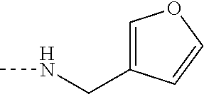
N(C)CC1=COC=C1
